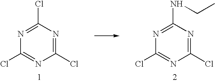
N1=C(NCC)N=C(Cl)N=C1Cl.N1=C(Cl)N=C(Cl)N=C1Cl
